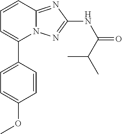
C1=C(C2=CC=CC3=NC(NC(=O)C(C)C)=NN23)C=CC(OC)=C1
